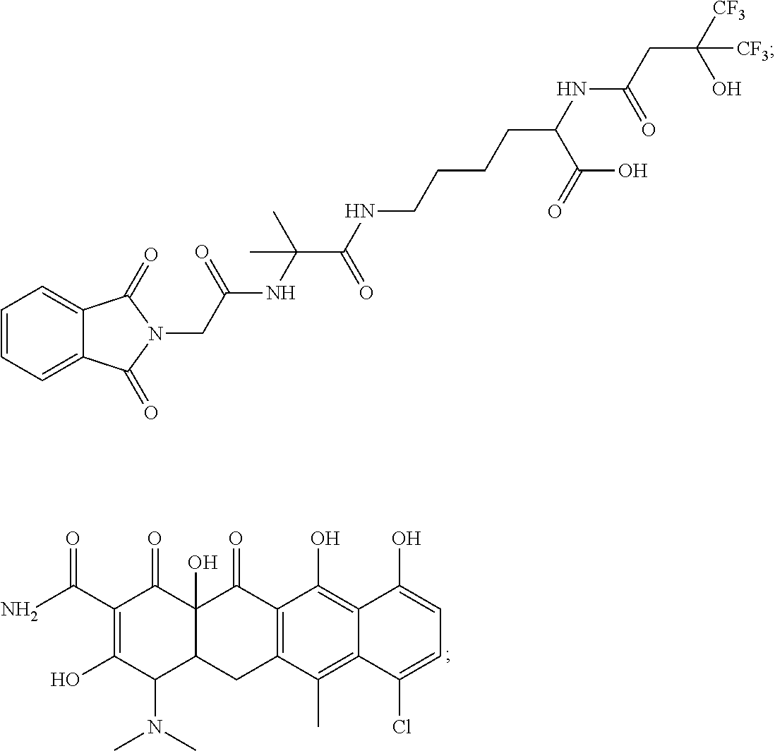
C12=C(C(C)=C3C(=C1O)C(O)=CC=C3Cl)CC1C(O)(C2=O)C(=O)C(C(N)=O)=C(O)C1N(C)C.C1=CC=C2C(=C1)C(=O)N(CC(NC(C(NCCCCC(NC(CC([CF3])(O)[CF3])=O)C(=O)O)=O)(C)C)=O)C2=O
